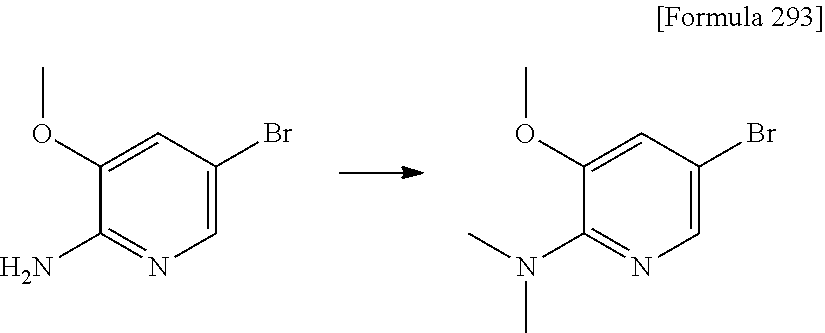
C1(N)=NC=C(Br)C=C1OC.C1(N(C)C)=NC=C(Br)C=C1OC
